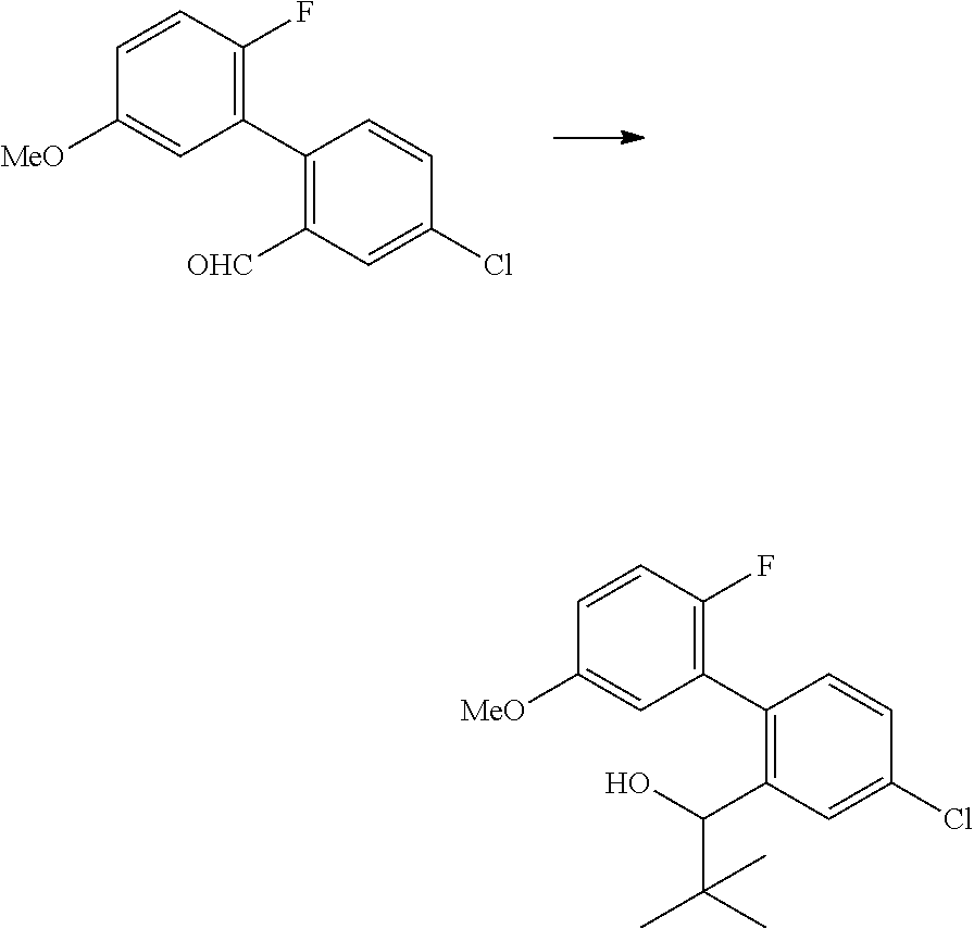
C1(C2=C([OHC])C=C(Cl)C=C2)=C(F)C=CC([MeO])=C1.C1(C2=C(C(O)C(C)(C)C)C=C(Cl)C=C2)=C(F)C=CC([MeO])=C1
